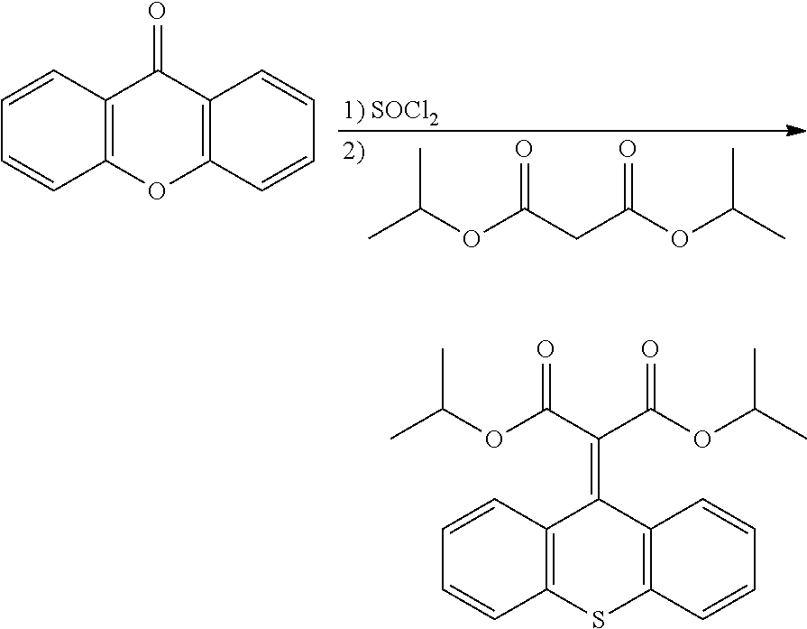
C1=CC=CC2=C1C(=O)C1=C(O2)C=CC=C1.C(OC(CC(OC(C)C)=O)=O)(C)C.C1=CC=CC2=C1C(=C(C(OC(C)C)=O)C(OC(C)C)=O)C1=C(S2)C=CC=C1
